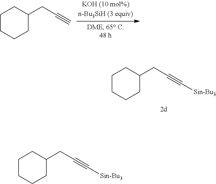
C1CCCC(CC#C[Sin-Bu3])C1.C1CCCC(CC#C)C1.C1CCCC(CC#C[Sin-Bu3])C1
